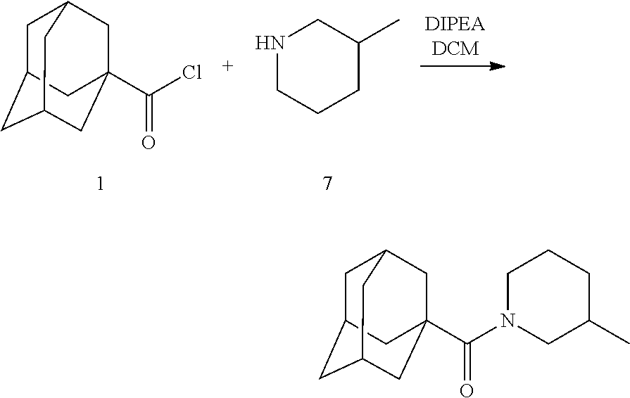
C1C2CC3CC(C(Cl)=O)(CC1C3)C2.N1CCCC(C)C1.C1C2CC3CC(C(N4CC(C)CCC4)=O)(CC1C3)C2
